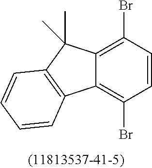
C12=C(Br)C=CC(Br)=C1C(C)(C)C1=C2C=CC=C1
